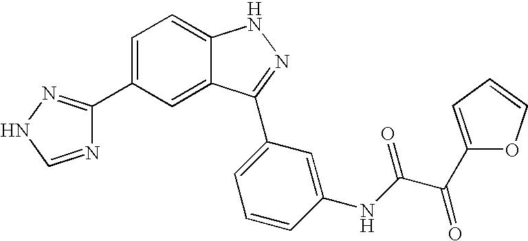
C1=C(C2=NNC=N2)C=C2C(=C1)NN=C2C1=CC=CC(NC(=O)C(=O)C2=CC=CO2)=C1
